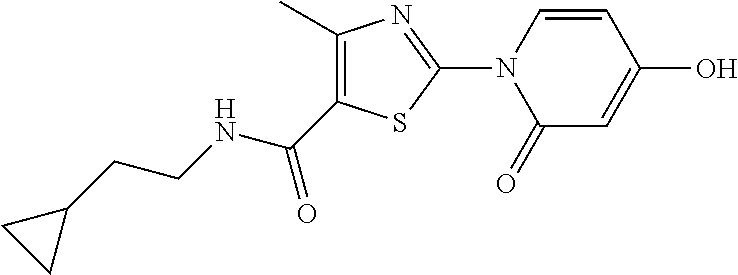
C1(C(NCCC2CC2)=O)=C(C)N=C(N2C(=O)C=C(O)C=C2)S1
